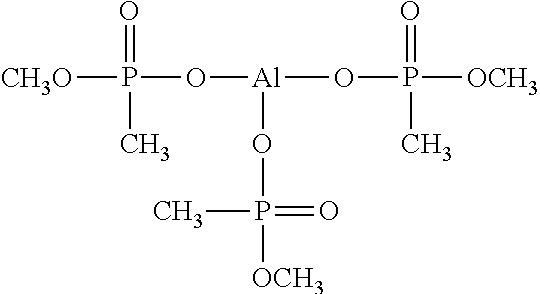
[CH3O]P(=O)(O[Al](OP(=O)(C)[OCH3])OP(=O)(C)[OCH3])C
